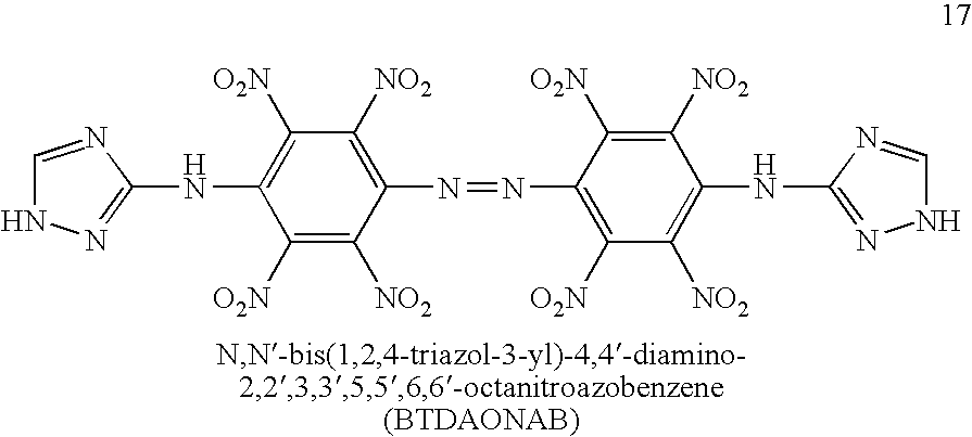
C1=NC(NC2=C([O2N])C([NO2])=C(N=NC3=C([O2N])C([NO2])=C(NC4=NNC=N4)C([NO2])=C3[O2N])C([NO2])=C2[O2N])=NN1
